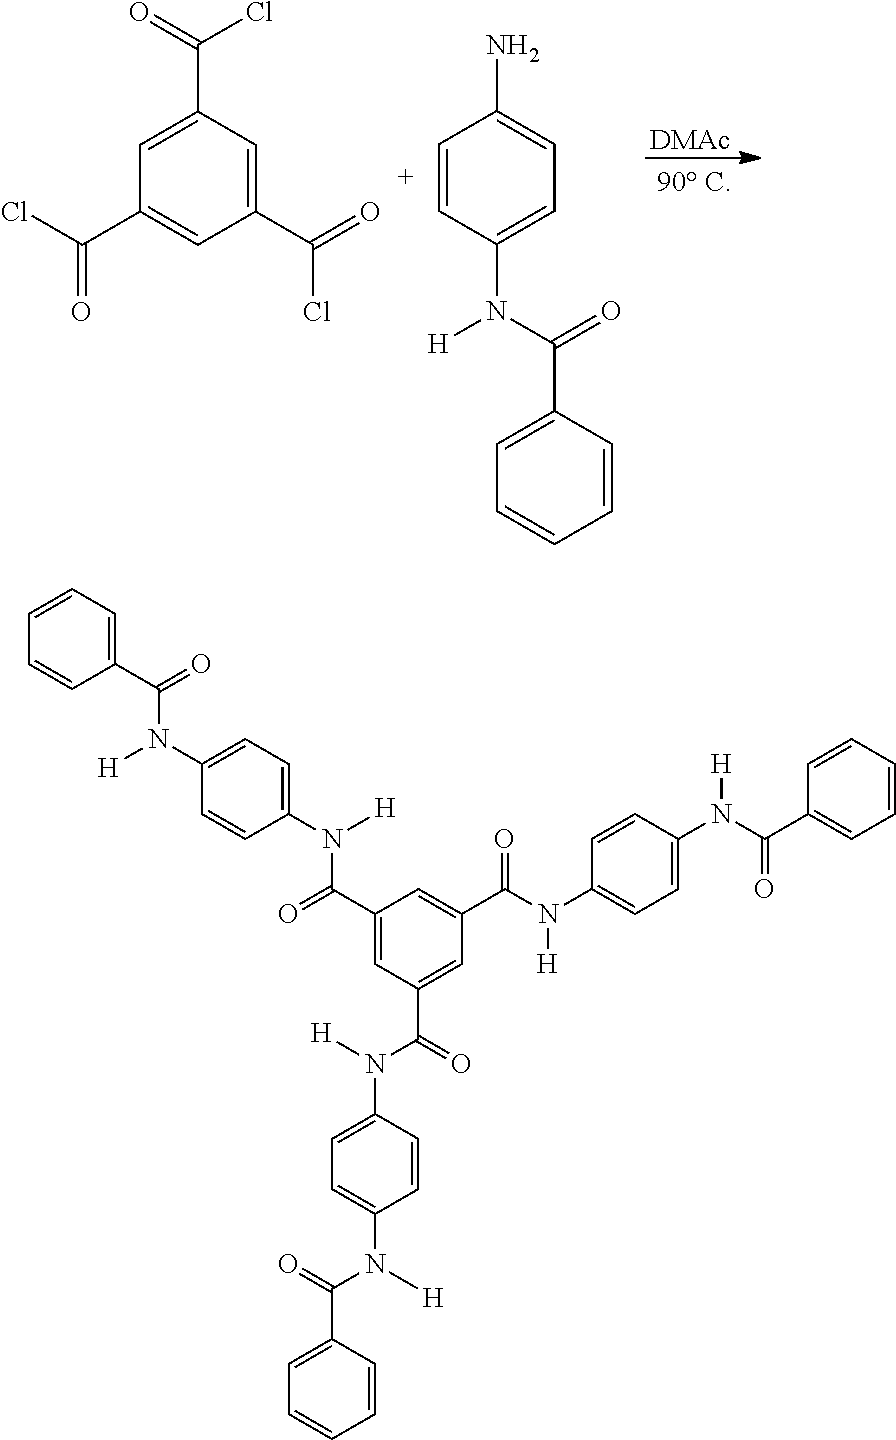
C1=CC(N([H])C(=O)C2=CC=CC=C2)=CC=C1N.[DMAc].C1(C(=O)Cl)=CC(C(=O)Cl)=CC(C(Cl)=O)=C1.C1(C(=O)N(C2=CC=C(N([H])C(=O)C3=CC=CC=C3)C=C2)[H])=CC(C(=O)N([H])C2=CC=C(N(C(=O)C3=CC=CC=C3)[H])C=C2)=CC(C(N(C2=CC=C(N(C(C3=CC=CC=C3)=O)[H])C=C2)[H])=O)=C1
